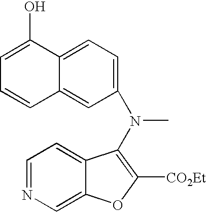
C1=NC=C2C(=C1)C(N(C1=CC=C3C(=C1)C=CC=C3O)C)=C([CO2Et])O2
